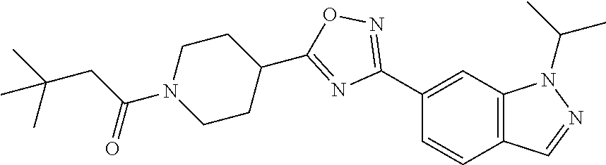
C1(C2=NOC(C3CCN(C(CC(C)(C)C)=O)CC3)=N2)=CC2=C(C=C1)C=NN2C(C)C
